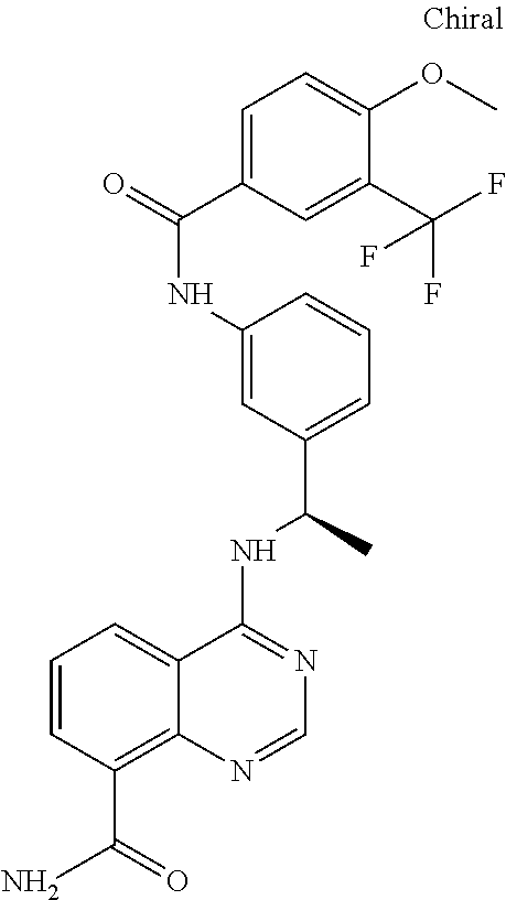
C1=CC=C2C(=C1C(=O)N)N=CN=C2NC(C)C1=CC=CC(NC(=O)C2=CC=C(OC)C(C(F)(F)F)=C2)=C1
